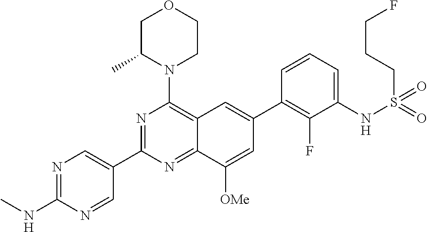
N1=C(NC)N=CC(C2=NC(N3CCOCC3C)=C3C(=N2)C([OMe])=CC(C2=C(F)C(NS(=O)(=O)CCCF)=CC=C2)=C3)=C1
